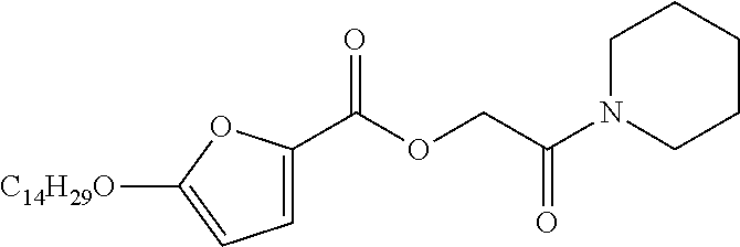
O=C(OCC(N1CCCCC1)=O)C1=CC=C([C14H29O])O1
